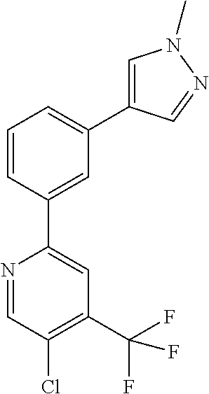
C1=CC(C2=CC(C(F)(F)F)=C(Cl)C=N2)=CC(C2=CN(C)N=C2)=C1
